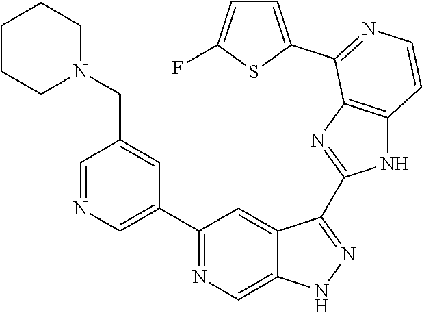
C1=NC=C(C2=NC=C3C(=C2)C(C2=NC4=C(N2)C=CN=C4C2=CC=C(F)S2)=NN3)C=C1CN1CCCCC1
